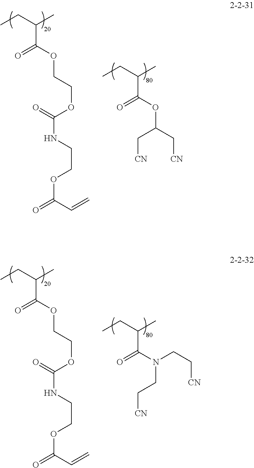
CCC(C)C(=O)OC(C[CN])C[CN].CCC(C)C(OCCOC(NCCOC(=O)C=C)=O)=O.CCC(C)C(=O)N(CC[CN])CC[CN].CCC(C)C(OCCOC(NCCOC(=O)C=C)=O)=O
